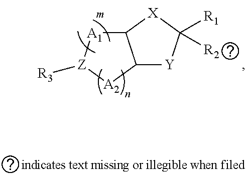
C12[A1][Z]([R3])[A2]C1[Y]C([R1])([R2])[X]2
